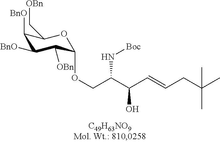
C1([BnO])C([BnO])C([OBn])C(OCC(C(C=CCC(C)(C)C)O)N[Boc])OC1C[OBn]
